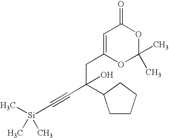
C1=C(CC(C2CCCC2)(O)C#C[Si](C)(C)C)OC(C)(C)OC1=O
